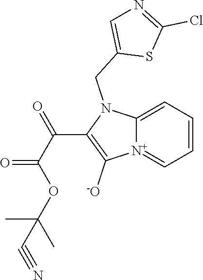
[N+]12=CC=CC=C1N(CC1=CN=C(Cl)S1)C(C(C(OC(C)(C)C#N)=O)=O)=C2[-O]
